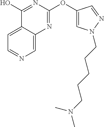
C1=C2C(=CN=C1)N=C(OC1=CN(CCCCCN(C)C)N=C1)N=C2O
